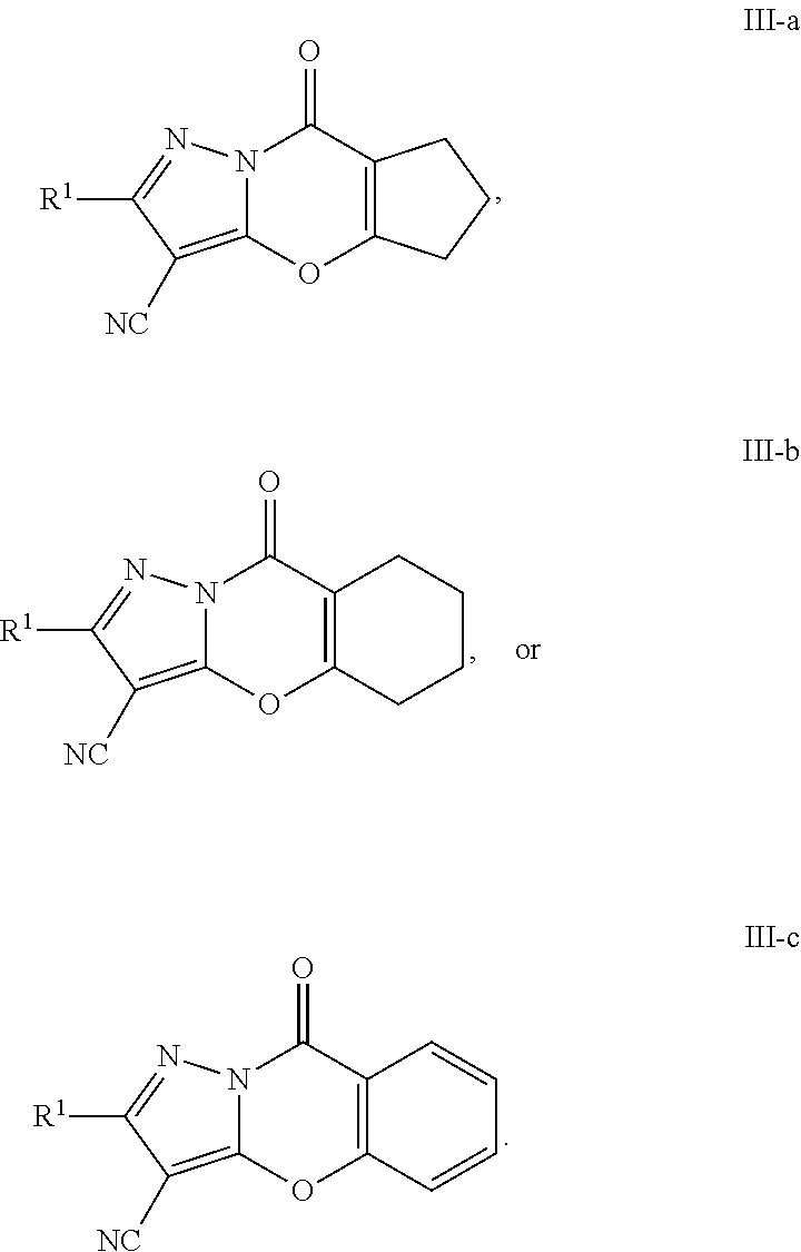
N12C(=C([NC])C([R1])=N1)OC1=C(C2=O)CCC1.N12C(=C([NC])C([R1])=N1)OC1=C(C2=O)C=CC=C1.N12C(=C([NC])C([R1])=N1)OC1=C(C2=O)CCCC1
